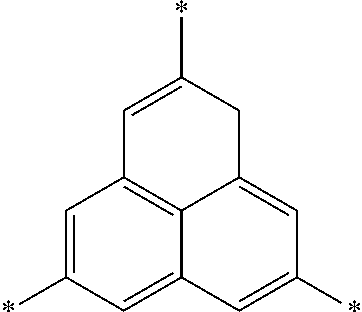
C1=C(*)C=C2C3=C1C=C(*)CC3=CC(*)=C2
